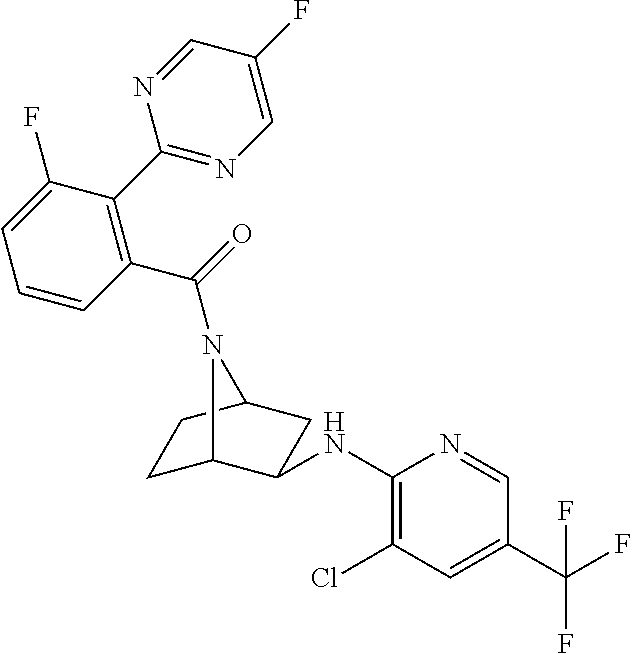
C1(NC2C3CCC(C2)N3C(=O)C2=C(C3=NC=C(F)C=N3)C(F)=CC=C2)=C(Cl)C=C(C(F)(F)F)C=N1
